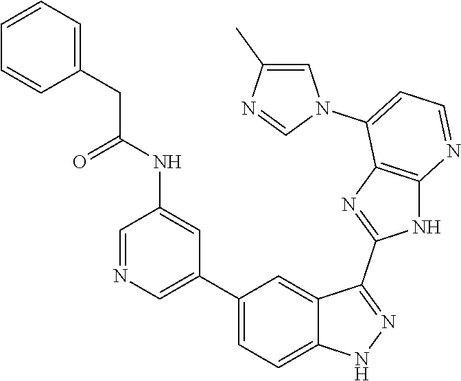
C1=NC=C(C2=CC=C3C(=C2)C(C2=NC4=C(N2)N=CC=C4N2C=C(C)N=C2)=NN3)C=C1NC(CC1=CC=CC=C1)=O
